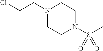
N1(CCCl)CCN(S(C)(=O)=O)CC1
